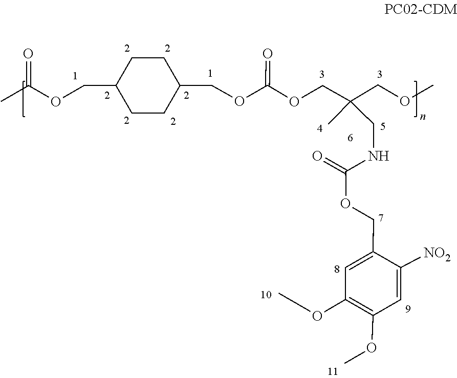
COC1=C(OC)C=C(COC(NCC(C)(COC(OCC2CCC(COC(C)=O)CC2)=O)COC)=O)C([NO2])=C1
